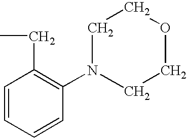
C1=CC=CC(N2CCOCC2)=C1CC
